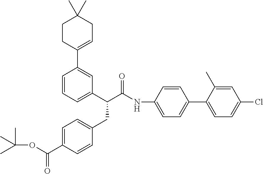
C1=CC(NC(C(C2=CC=CC(C3=CCC(C)(C)CC3)=C2)CC2=CC=C(C(OC(C)(C)C)=O)C=C2)=O)=CC=C1C1=CC=C(Cl)C=C1C
